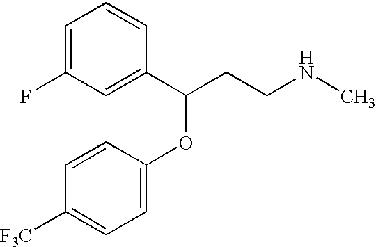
C1=C(F)C=C(C(OC2=CC=C([F3C])C=C2)CCNC)C=C1
